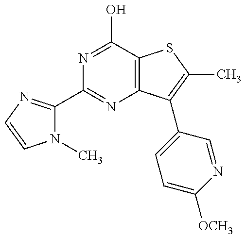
N1(C)C(C2=NC3=C(C(O)=N2)SC(C)=C3C2=CC=C([OCH3])N=C2)=NC=C1
